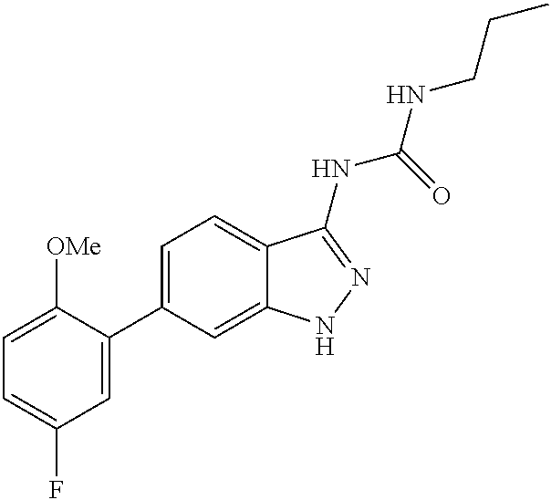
C1=C([OMe])C(C2=CC=C3C(=C2)NN=C3NC(NCCC)=O)=CC(F)=C1
